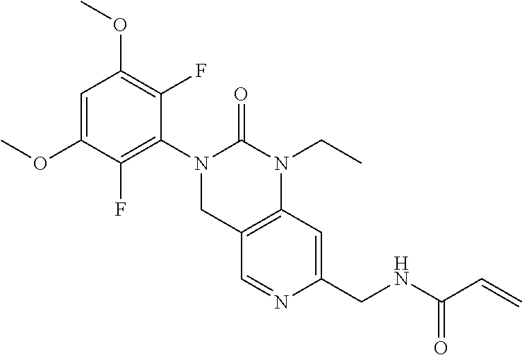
C1(OC)=CC(OC)=C(F)C(N2CC3=C(C=C(CNC(=O)C=C)N=C3)N(CC)C2=O)=C1F
